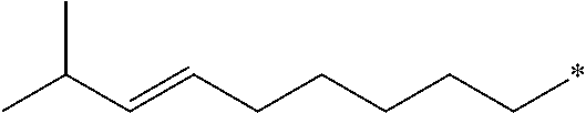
CC(C=CCCCCC*)C
